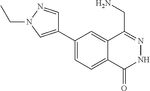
C1(C2=CN(CC)N=C2)=CC=C2C(=C1)C(CN)=NNC2=O
